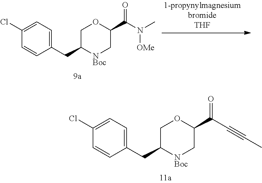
C1(Cl)=CC=C(CC2[NBoc]CC(C(N(C)[OMe])=O)OC2)C=C1.C1(Cl)=CC=C(CC2[NBoc]CC(C(C#CC)=O)OC2)C=C1
